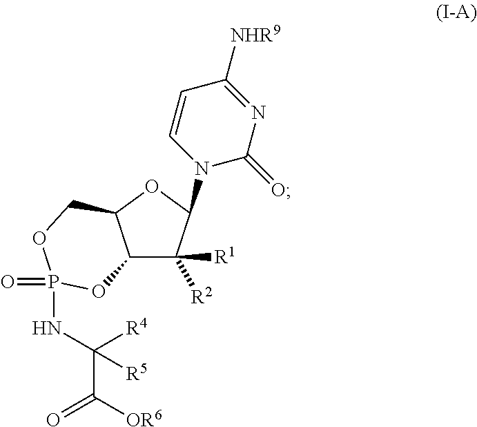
C12C([R1])([R2])C(N3C(=O)N=C([NHR9])C=C3)OC1COP(=O)(NC([R4])(C(=O)[OR6])[R5])O2
